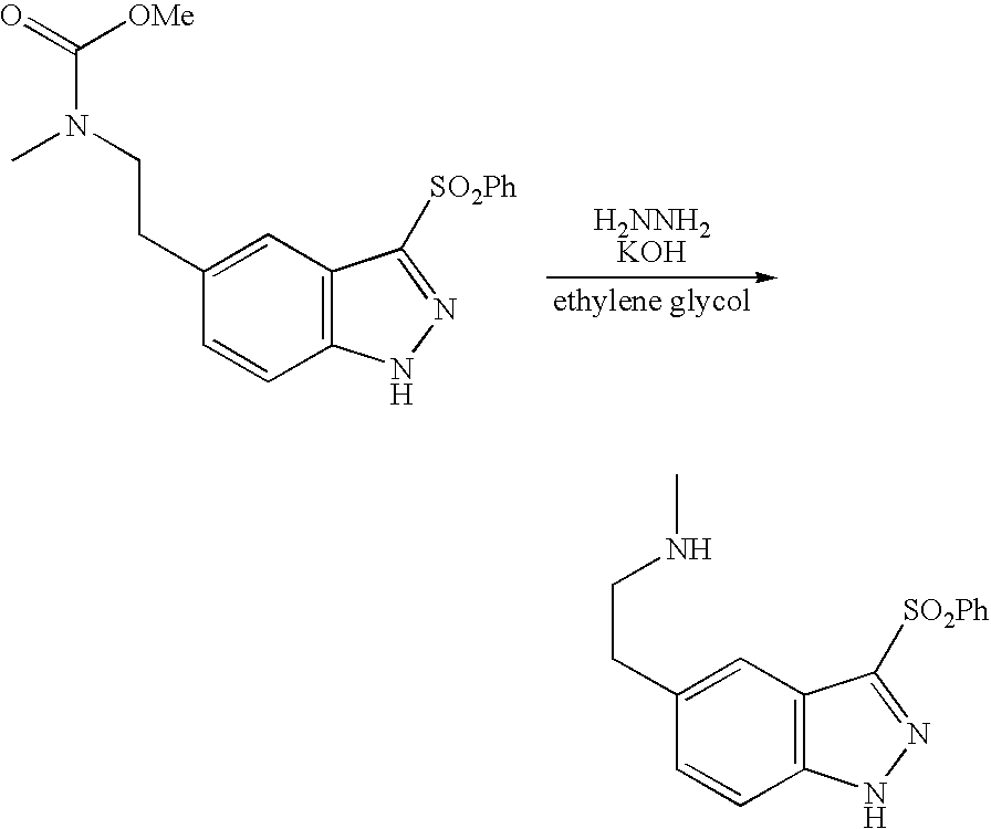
[ethylene glycol].C1(CCN(C([OMe])=O)C)=CC2=C(C=C1)NN=C2[SO2Ph].C1(CCNC)=CC2=C(C=C1)NN=C2[SO2Ph]
